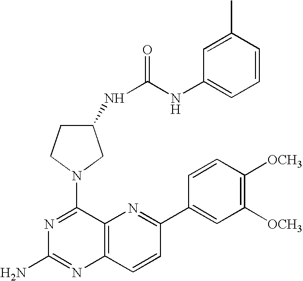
C12=C(C=CC(C3=CC([OCH3])=C([OCH3])C=C3)=N1)N=C(N)N=C2N1CCC(NC(NC2=CC=CC(C)=C2)=O)C1
